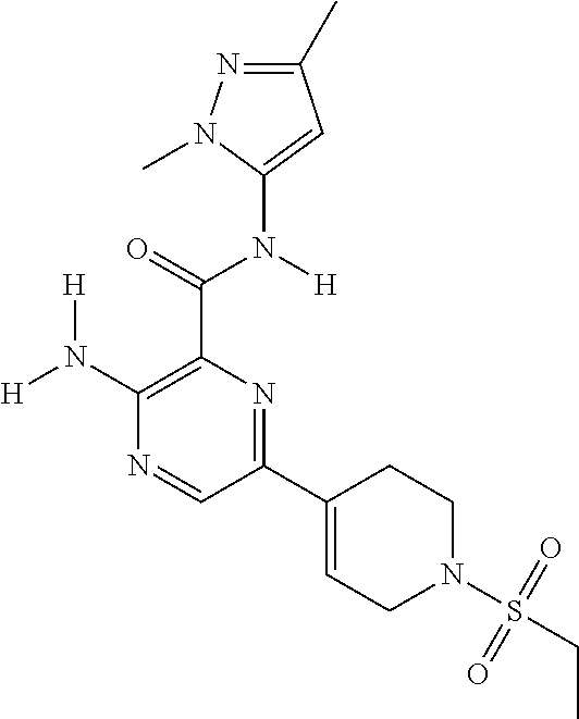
[H]N(C1=C(C(=O)N([H])C2=CC(C)=NN2C)N=C(C2=CCN(S(CC)(=O)=O)CC2)C=N1)[H]
